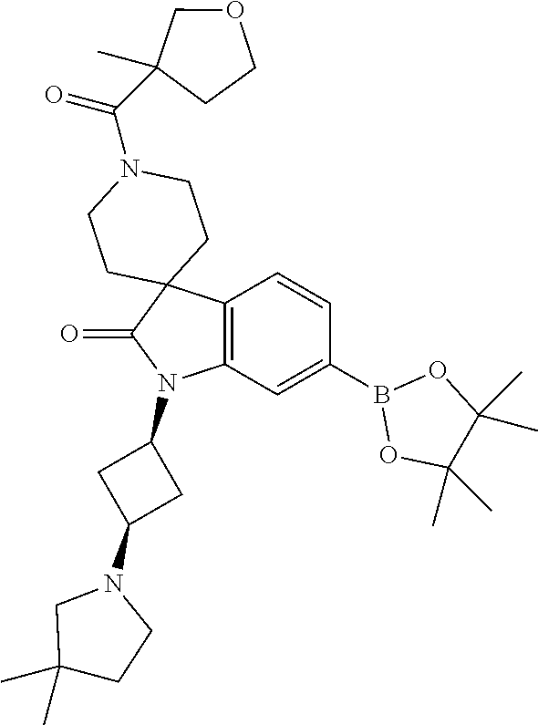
C12=C(C=C(B3OC(C)(C)C(C)(C)O3)C=C1)N(C1CC(N3CC(C)(C)CC3)C1)C(=O)C21CCN(C(=O)C2(C)CCOC2)CC1
